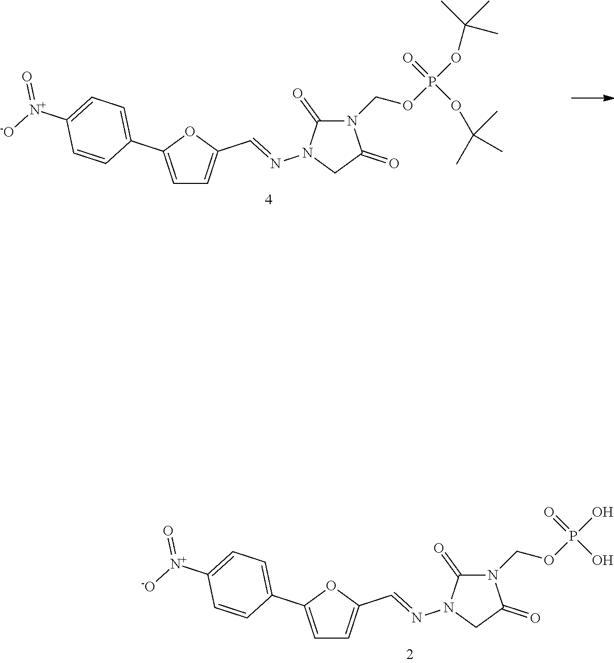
N1(COP(O)(=O)O)C(=O)N(N=CC2=CC=C(C3=CC=C([N+]([-O])=O)C=C3)O2)CC1=O.N1(COP(OC(C)(C)C)(=O)OC(C)(C)C)C(=O)N(N=CC2=CC=C(C3=CC=C([N+]([-O])=O)C=C3)O2)CC1=O
